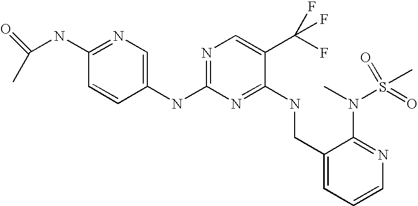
CC(NC1=NC=C(NC2=NC=C(C(F)(F)F)C(NCC3=CC=CN=C3N(C)S(=O)(C)=O)=N2)C=C1)=O
